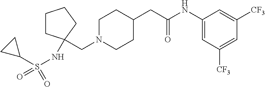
C(N1CCC(CC(NC2=CC([CF3])=CC([CF3])=C2)=O)CC1)C1(NS(C2CC2)(=O)=O)CCCC1
